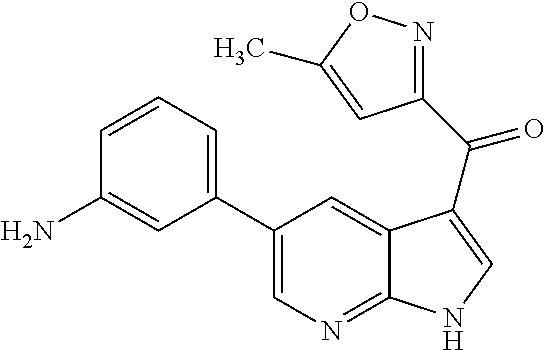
C1(C2=CC=CC(N)=C2)=CN=C2C(=C1)C(C(C1=NOC(C)=C1)=O)=CN2
